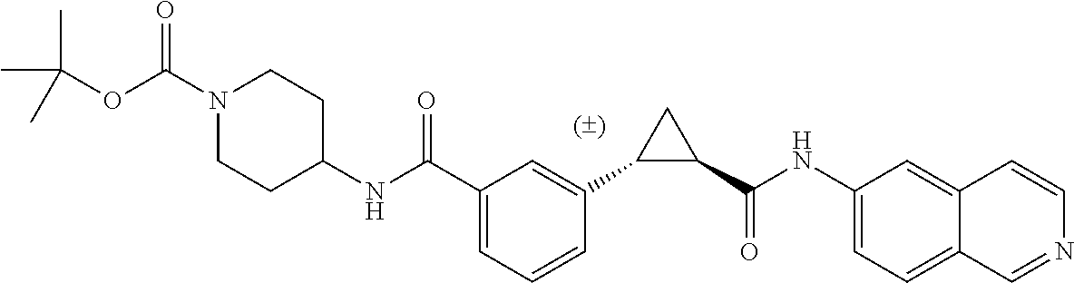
C1(C(NC2=CC=C3C(=C2)C=CN=C3)=O)CC1C1=CC(C(NC2CCN(C(OC(C)(C)C)=O)CC2)=O)=CC=C1
